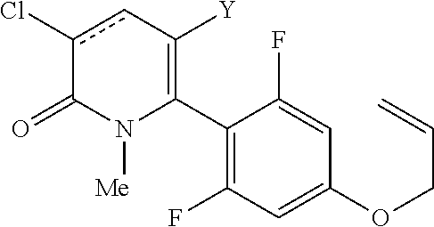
C1(C2=C([Y])cc(Cl)C(=O)N2[Me])=C(F)C=C(OCC=C)C=C1F
